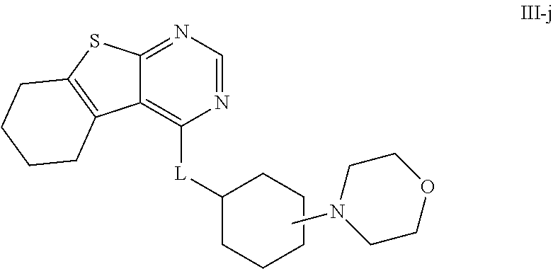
C12=NC=NC([L]C3CCCCC3)=C1C1=C(S2)CCCC1.CN1CCOCC1
